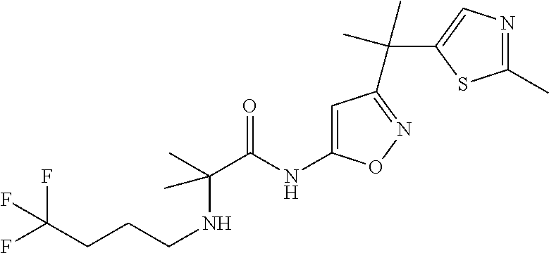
C(C)(C(=O)NC1=CC(C(C2=CN=C(C)S2)(C)C)=NO1)(NCCCC(F)(F)F)C
